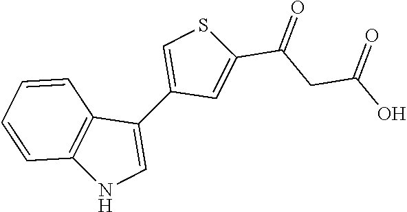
C12=C(C=CC=C1)NC=C2C1=CSC(C(=O)CC(=O)O)=C1
